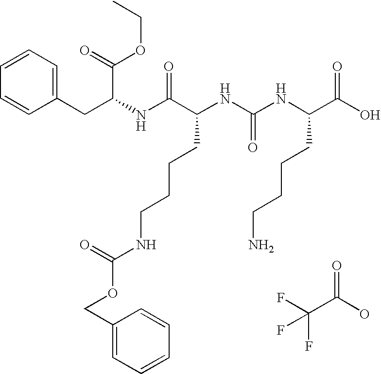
N(C(C(NC(NC(C(O)=O)CCCCN)=O)CCCCNC(OCC1=CC=CC=C1)=O)=O)C(CC1=CC=CC=C1)C(=O)OCC.FC(C(O)=O)(F)F
